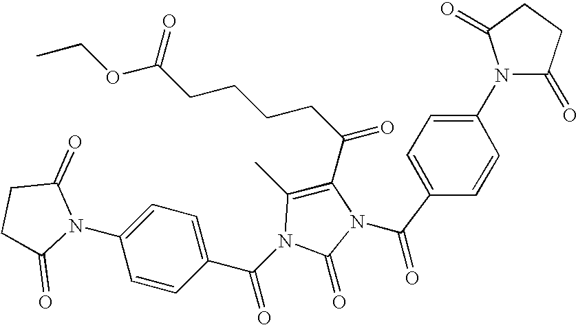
C1(=O)CCC(=O)N1C1=CC=C(C(=O)N2C(C)=C(C(=O)CCCCC(OCC)=O)N(C(=O)C3=CC=C(N4C(=O)CCC4=O)C=C3)C2=O)C=C1
